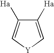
C1([Ha])=C[Y]C=C1[Ha]
